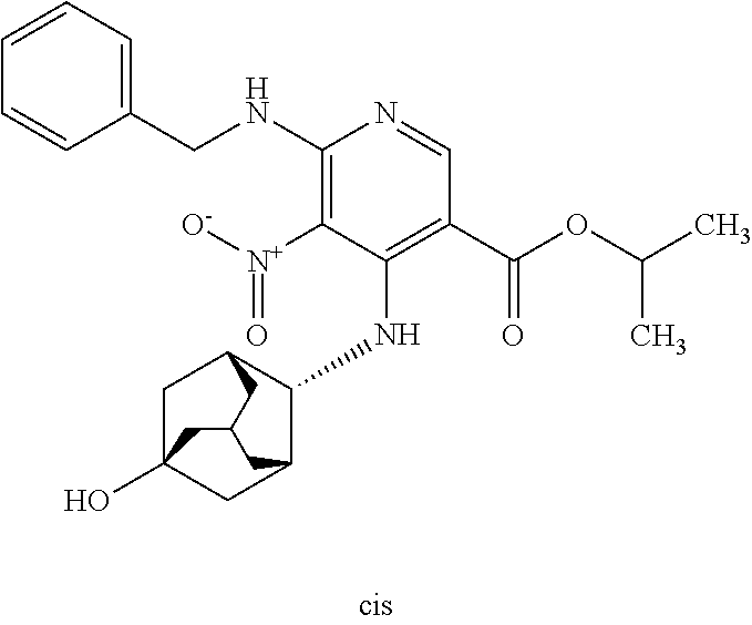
C1(NCC2=CC=CC=C2)=C([N+]([O-])=O)C(NC2C3CC4(O)CC2CC(C3)C4)=C(C(OC(C)C)=O)C=N1
